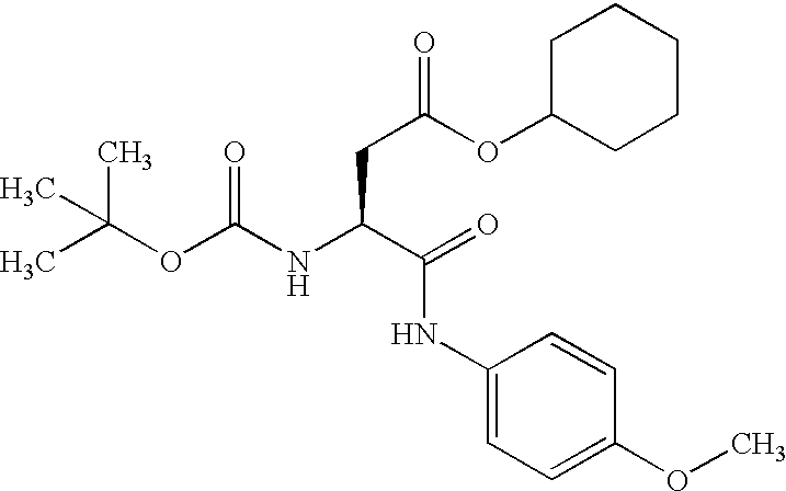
CC(OC(NC(C(=O)NC1=CC=C(OC)C=C1)CC(OC1CCCCC1)=O)=O)(C)C
